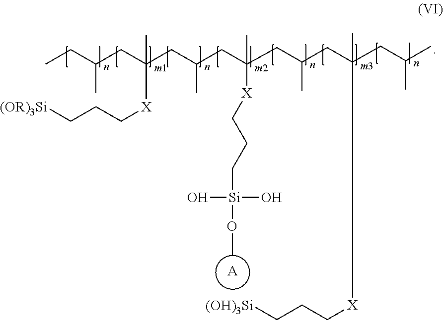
C(CC(CC(CC(CC(C)C)([X]CCC[(OH)3Si])C)C)([X]CCC[Si](OC)(O)O)C)(CC(CC(CC)C)([X]CCC[(OR)3Si])C)C.[A]
